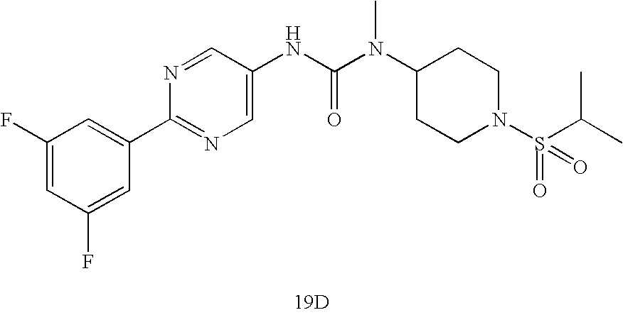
[19D].N(C(N(C1CCN(S(=O)(C(C)C)=O)CC1)C)=O)C1=CN=C(C2=CC(F)=CC(F)=C2)N=C1
